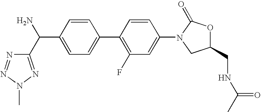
CN1N=C(C(N)C2=CC=C(C3=C(F)C=C(N4CC(CNC(C)=O)OC4=O)C=C3)C=C2)N=N1
